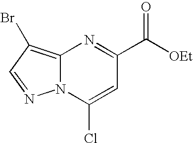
C1(C(=O)[OEt])=NC2=C(Br)C=NN2C(Cl)=C1
